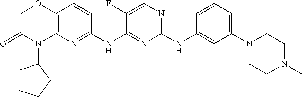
C1(NC2=CC(N3CCN(C)CC3)=CC=C2)=NC=C(F)C(NC2=NC3=C(C=C2)OCC(=O)N3C2CCCC2)=N1
